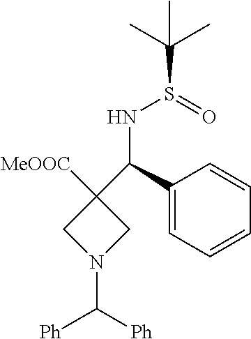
C(S(=O)NC(C1([MeOOC])CN(C([Ph])[Ph])C1)C1=CC=CC=C1)(C)(C)C
